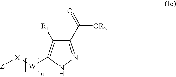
C1(C(=O)[OR2])=NNC([W][X][Z])=C1[R1]
